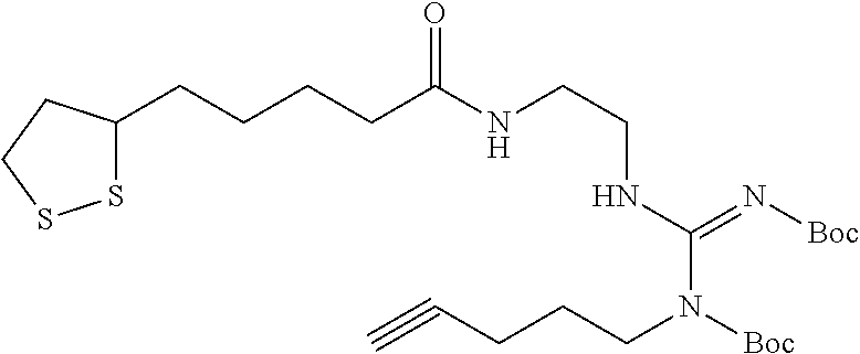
N(C(=N[Boc])N([Boc])CCCC#C)CCNC(CCCCC1SSCC1)=O
